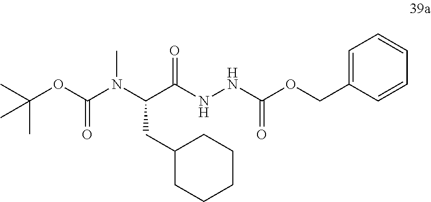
C(C(NNC(OCC1=CC=CC=C1)=O)=O)(N(C(OC(C)(C)C)=O)C)CC1CCCCC1
